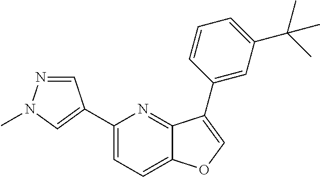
C1=NN(C)C=C1C1=CC=C2C(=N1)C(C1=CC(C(C)(C)C)=CC=C1)=CO2
